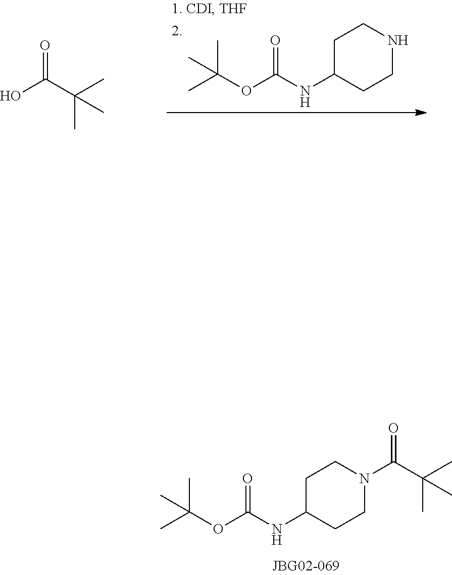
CC(C)(C)OC(NC1CCNCC1)=O.O=C(C(C)(C)C)O.CC(C)(C)OC(NC1CCN(C(=O)C(C)(C)C)CC1)=O
